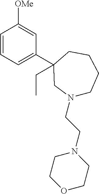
C1=CC=C(C2(CC)CCCCN(CCN3CCOCC3)C2)C=C1[OMe]
